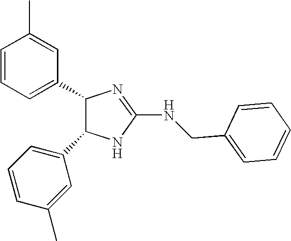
C1=CC=C(C2C(C3=CC=CC(C)=C3)NC(NCC3=CC=CC=C3)=N2)C=C1C
